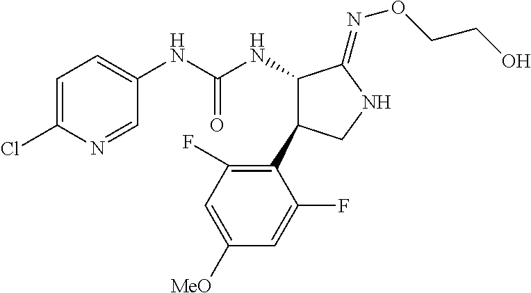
C1(NC(NC2C(C3=C(F)C=C([OMe])C=C3F)CNC2=NOCCO)=O)=CC=C(Cl)N=C1
